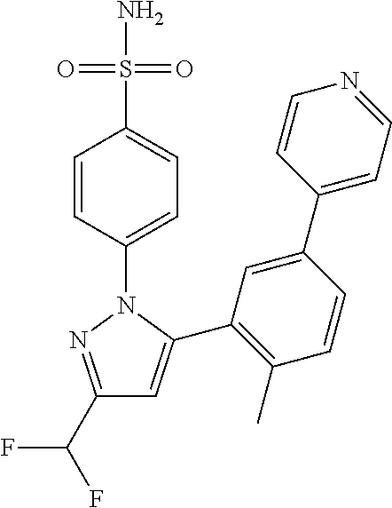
C1(C(F)F)=NN(C2=CC=C(S(N)(=O)=O)C=C2)C(C2=C(C)C=CC(C3=CC=NC=C3)=C2)=C1
